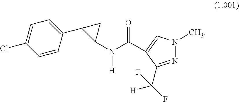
C1=CC(C2CC2N(C(=O)C2=CN(C)N=C2C(F)([H])F)[H])=CC=C1Cl
